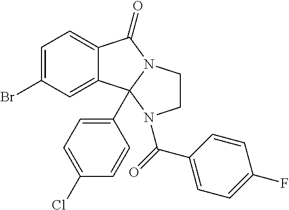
C1(Br)=CC=C2C(=C1)C1(C3=CC=C(Cl)C=C3)N(C2=O)CCN1C(=O)C1=CC=C(F)C=C1
